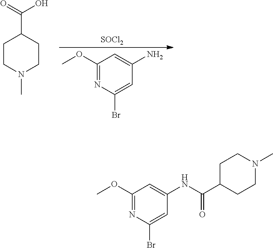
C1CN(C)CCC1C(=O)O.C1(OC)=NC(Br)=CC(N)=C1.[SOCl2].C1(OC)=NC(Br)=CC(NC(C2CCN(C)CC2)=O)=C1
